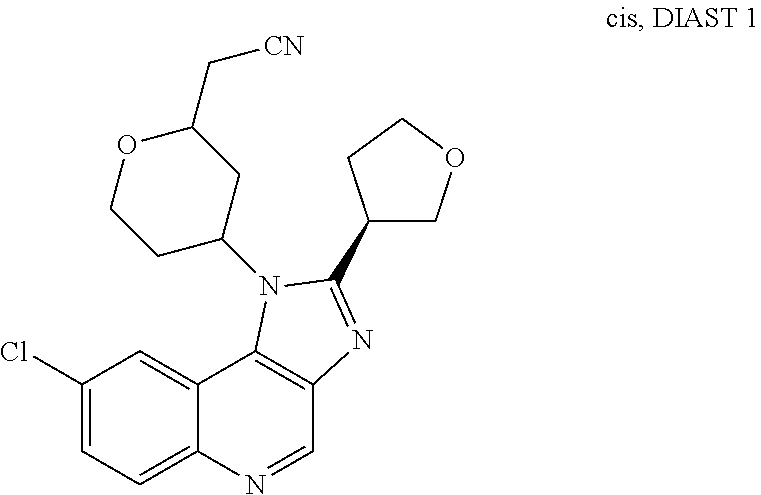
C1(Cl)=CC=C2C(=C1)C1=C(C=N2)N=C(C2COCC2)N1C1CC(C[CN])OCC1
